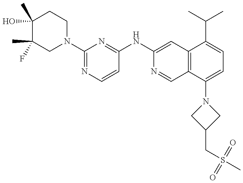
C1(O)(C)C(C)(F)CN(C2=NC=CC(NC3=CC4=C(C=N3)C(N3CC(CS(C)(=O)=O)C3)=CC=C4C(C)C)=N2)CC1
